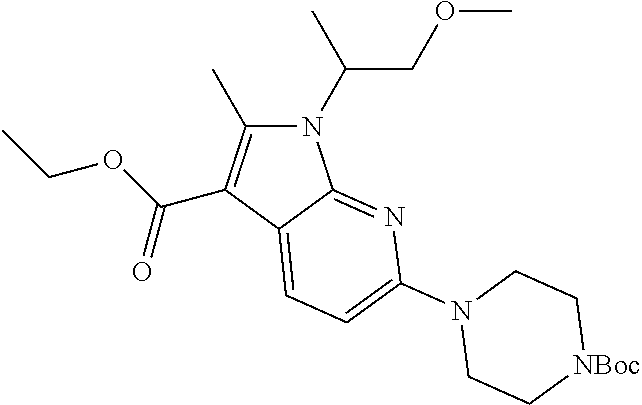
N1(C(COC)C)C(C)=C(C(OCC)=O)C2=CC=C(N3CC[NBoc]CC3)N=C12
